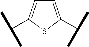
C(C)(C)C1=CC=C(C(C)C)S1
